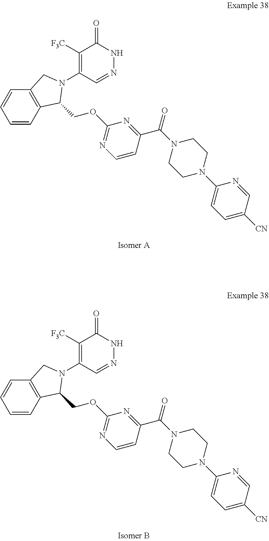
C1([F3C])=C(N2CC3=C(C2COC2=NC=CC(C(=O)N4CCN(C5=CC=C([CN])C=N5)CC4)=N2)C=CC=C3)C=NNC1=O.C1([F3C])=C(N2CC3=C(C2COC2=NC=CC(C(=O)N4CCN(C5=CC=C([CN])C=N5)CC4)=N2)C=CC=C3)C=NNC1=O
